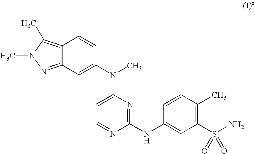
C12=NN(C)C(C)=C1C=CC(N(C)C1=CC=NC(NC3=CC(S(N)(=O)=O)=C(C)C=C3)=N1)=C2
